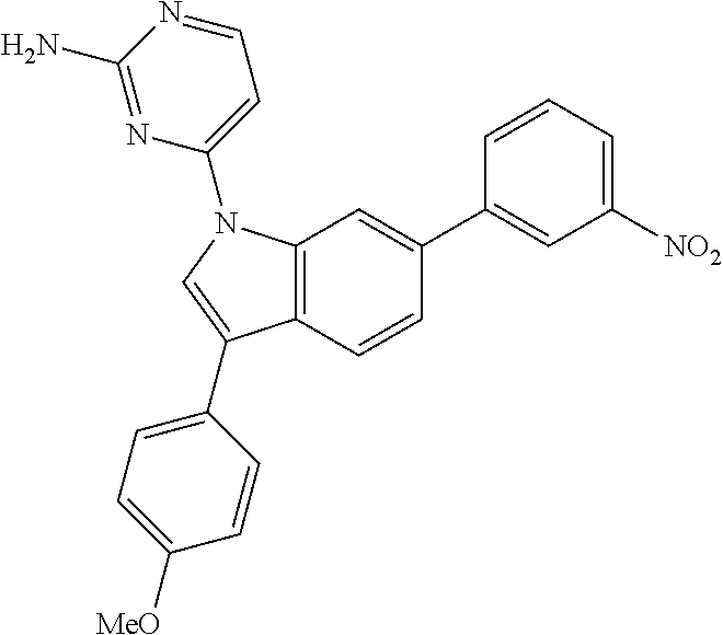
C12=C(N(C3=CC=NC(N)=N3)C=C1C1=CC=C([MeO])C=C1)C=C(C1=CC([NO2])=CC=C1)C=C2
